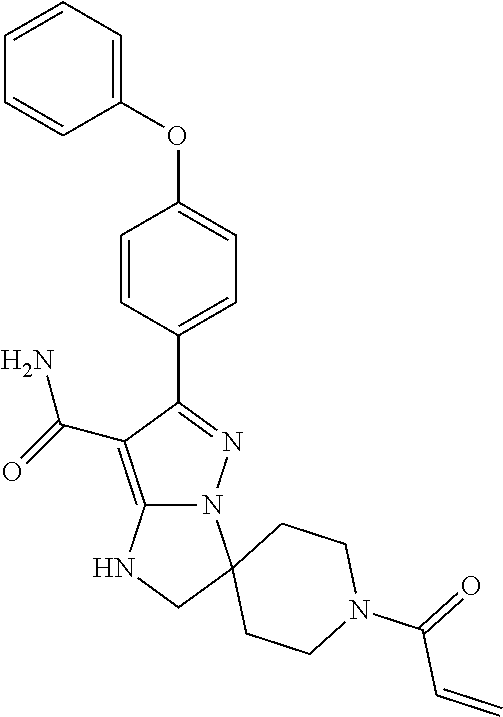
O(C1=CC=C(C2=NN3C(=C2C(=O)N)NCC32CCN(C(=O)C=C)CC2)C=C1)C1=CC=CC=C1
